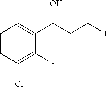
C1=CC(Cl)=C(F)C(C(CCI)O)=C1
